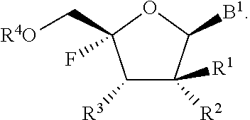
C1([R3])C([R1])([R2])C([B1])OC1(C[R4O])F
